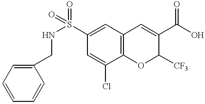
C1=C(Cl)C2=C(C=C1S(NCC1=CC=CC=C1)(=O)=O)C=C(C(O)=O)C([CF3])O2
